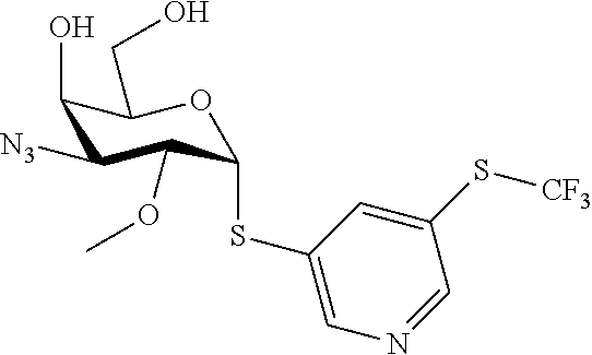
C1(SC2C(OC)C([N3])C(O)C(CO)O2)=CN=CC(S[CF3])=C1
